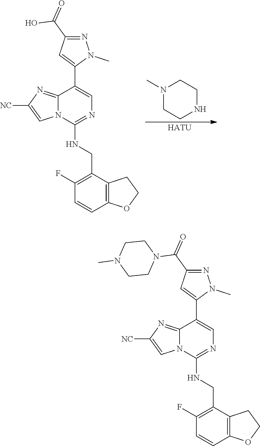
C1(CNC2=NC=C(C3=CC(C(=O)O)=NN3C)C3=NC([NC])=CN23)=C(F)C=CC2=C1CCO2.N1(C)CCNCC1.[HATU].C1(CNC2=NC=C(C3=CC(C(=O)N4CCN(C)CC4)=NN3C)C3=NC([NC])=CN23)=C(F)C=CC2=C1CCO2
